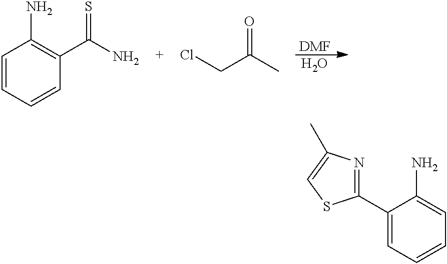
[DMF].O.C1=CC=CC(C(N)=S)=C1N.C(C(C)=O)Cl.C1(C2=NC(C)=CS2)=CC=CC=C1N
